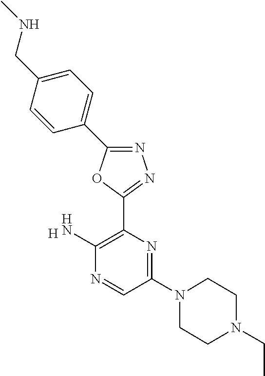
[H].N1=C(C2=CC=C(CNC)C=C2)OC(C2=C(N)N=CC(N3CCN(CC)CC3)=N2)=N1
